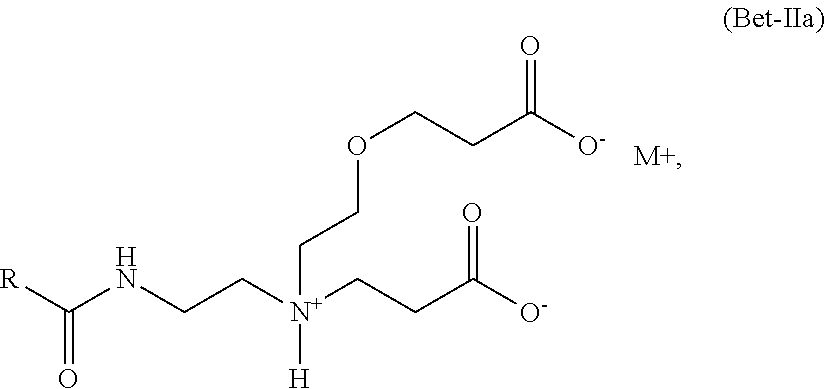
C(=O)([R])NCC[N+](CCC([O-])=O)([H])CCOCCC([O-])=O.[M+]
